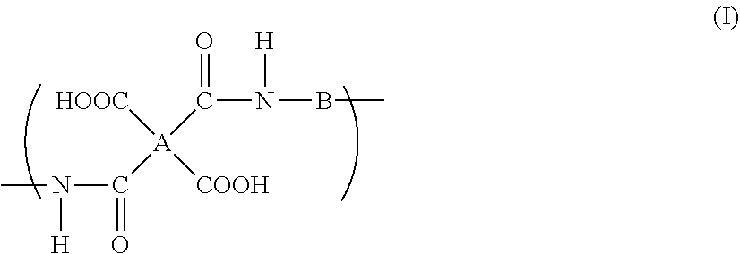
C([A]([COOH])([HOOC])C(N(C)[H])=O)(=O)N(BC)[H]
